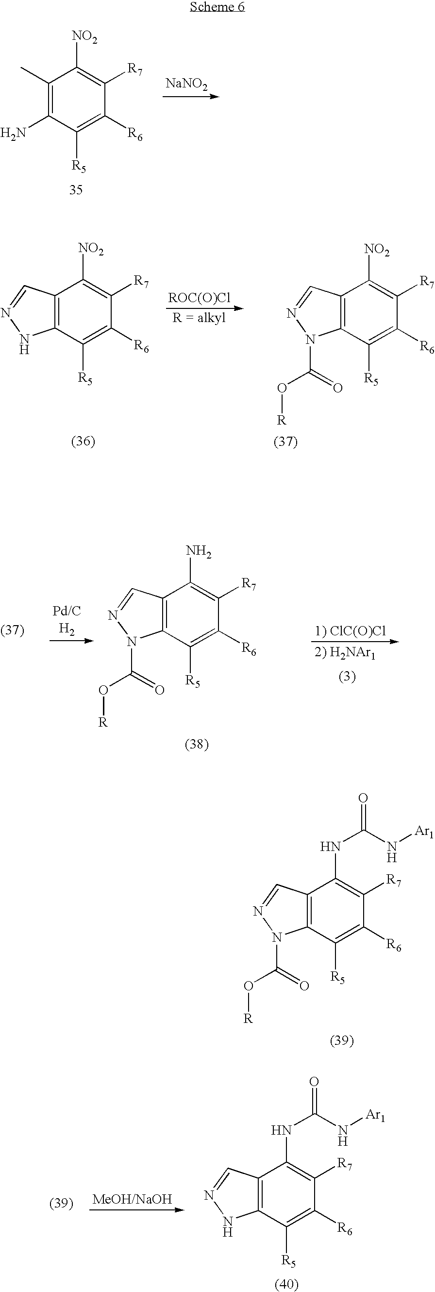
C1(C)=C(N)C([R5])=C([R6])C([R7])=C1[NO2].[NaNO2].C12=C(C([R5])=C([R6])C([R7])=C1N)N(C(O[R])=O)N=C2.[1) ClC(O)Cl].C12=C(C([R5])=C([R6])C([R7])=C1NC(N[Ar1])=O)N(C(O[R])=O)N=C2.C12=C(C([R5])=C([R6])C([R7])=C1NC(N[Ar1])=O)NN=C2.C12=C(C([R5])=C([R6])C([R7])=C1[NO2])NN=C2.C12=C(C([R5])=C([R6])C([R7])=C1[NO2])N(C(O[R])=O)N=C2
